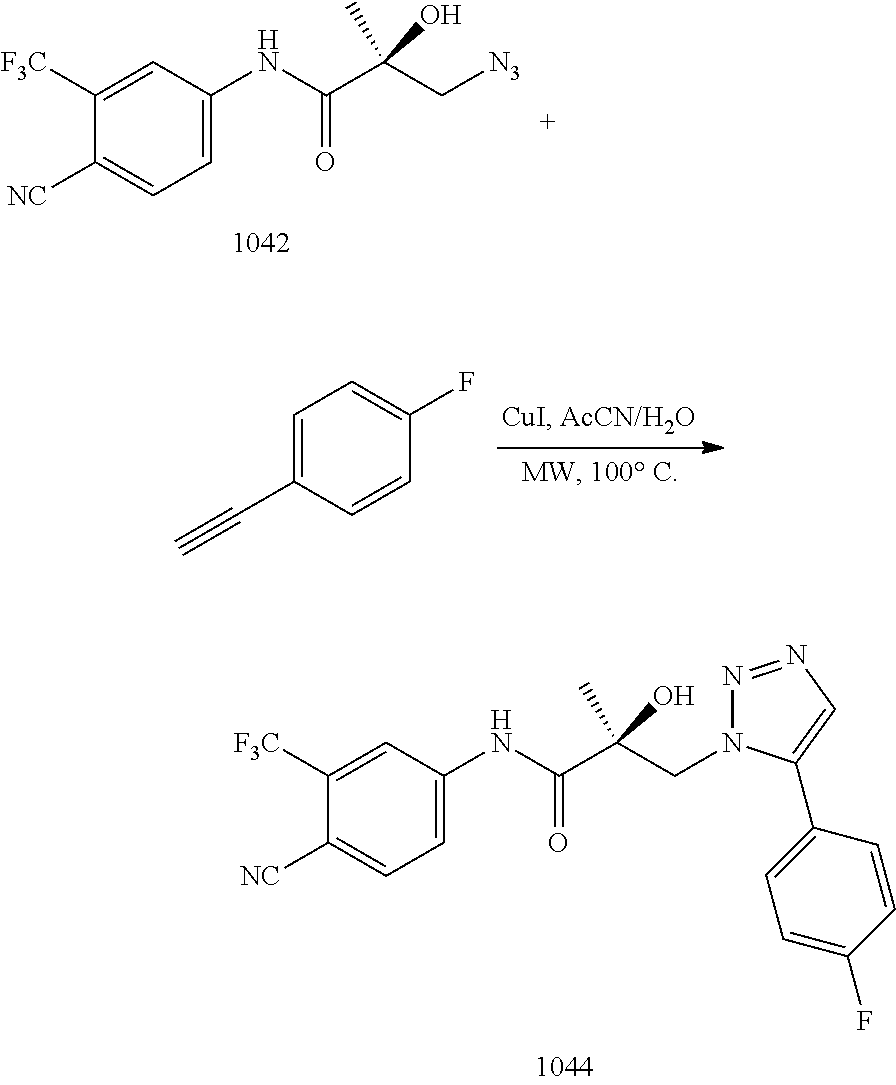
C1([F3C])=CC(NC(C(C[N3])(O)C)=O)=CC=C1[NC].C1=C(C#C)C=CC(F)=C1.C1([F3C])=CC(NC(C(CN2N=NC=C2C2=CC=C(F)C=C2)(O)C)=O)=CC=C1[NC]
